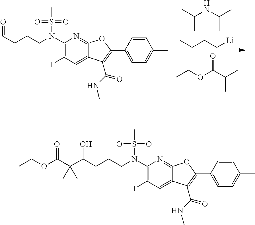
CC(NC(C)C)C.CCCC[Li].CCOC(C(C)C)=O.C1(N(S(C)(=O)=O)CCCC=O)=C(I)C=C2C(=N1)OC(C1=CC=C(C)C=C1)=C2C(=O)NC.C1(N(S(C)(=O)=O)CCCC(C(C(OCC)=O)(C)C)O)=C(I)C=C2C(=N1)OC(C1=CC=C(C)C=C1)=C2C(=O)NC
